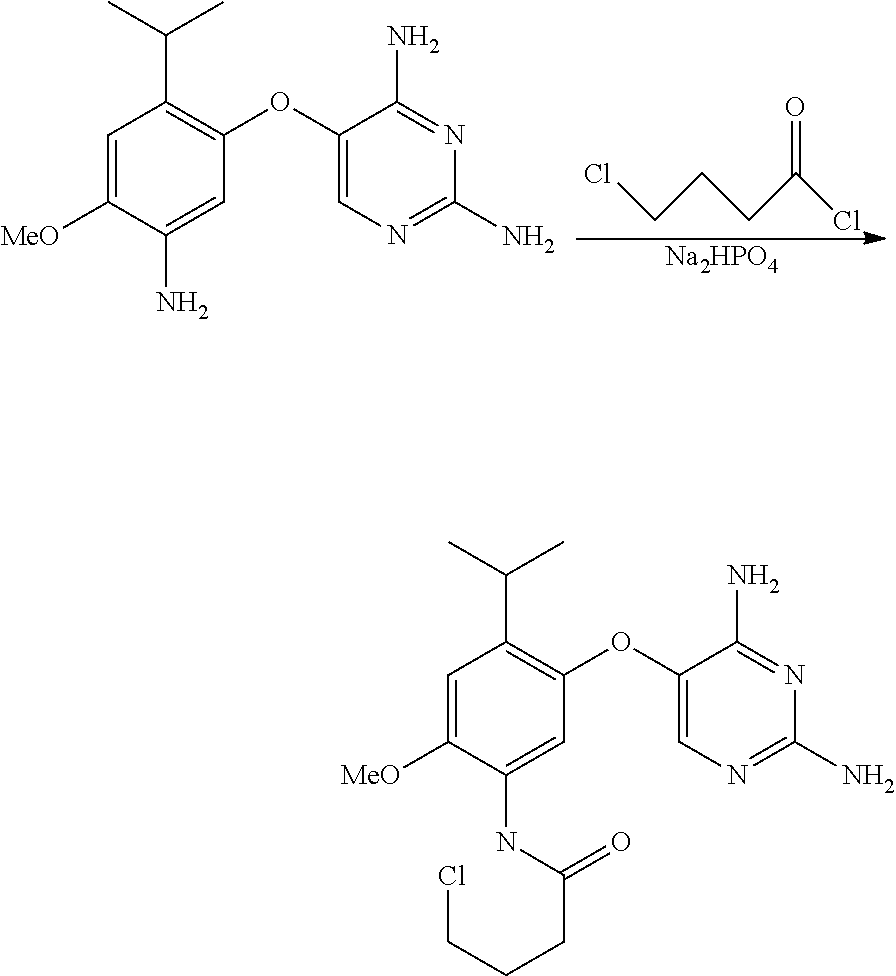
C1=C([MeO])C(NC(CCCCl)=O)=CC(OC2=CN=C(N)N=C2N)=C1C(C)C.C1=C([MeO])C(N)=CC(OC2=CN=C(N)N=C2N)=C1C(C)C.ClCCCC(Cl)=O.[Na2HPO4]
